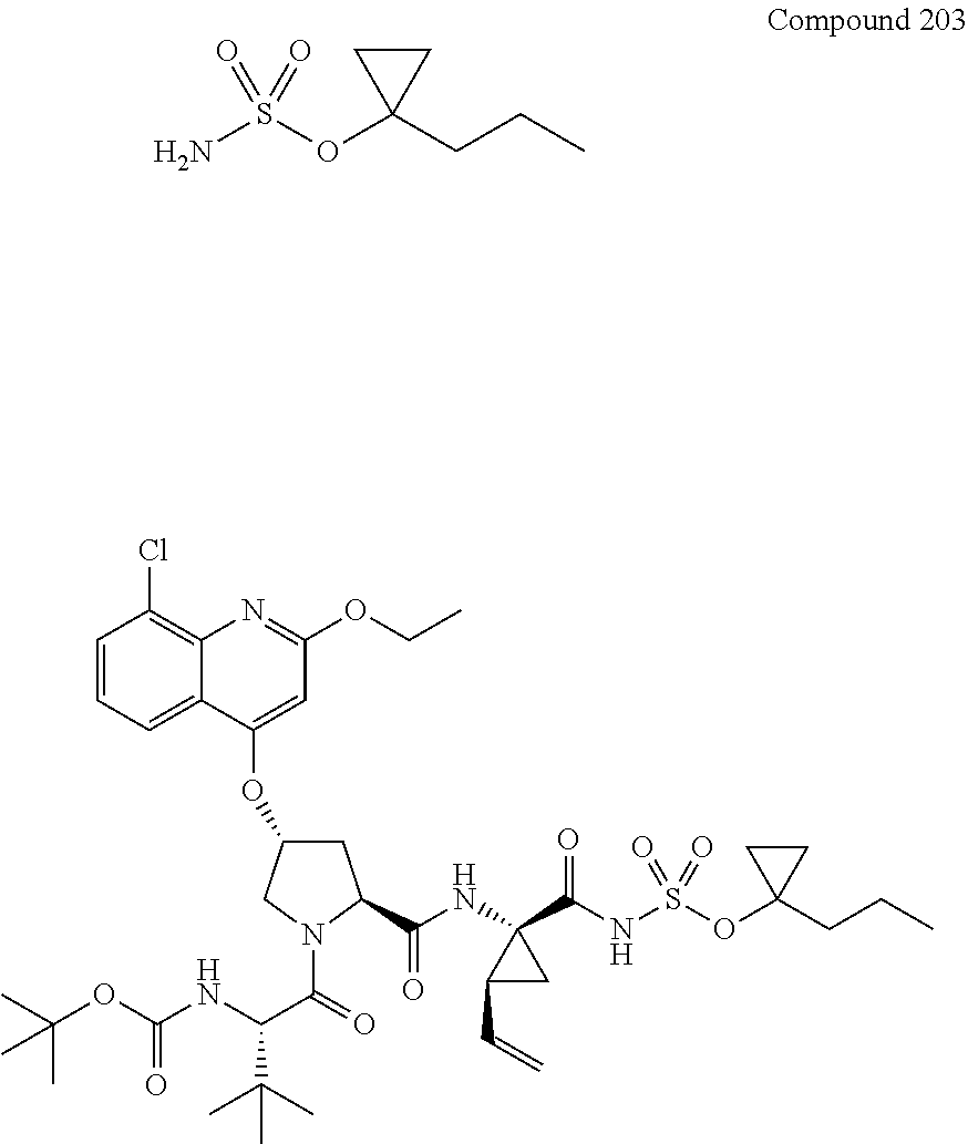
O(C1CC(C(NC2(C(NS(OC3(CCC)CC3)(=O)=O)=O)C(C=C)C2)=O)N(C(C(NC(OC(C)(C)C)=O)C(C)(C)C)=O)C1)C1=CC(OCC)=NC2=C(Cl)C=CC=C12.NS(OC1(CCC)CC1)(=O)=O
